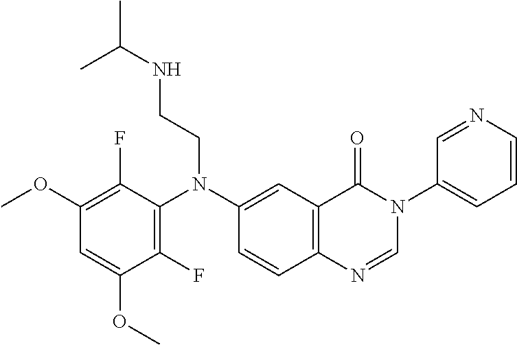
C1(OC)=C(F)C(N(C2=CC3=C(C=C2)N=CN(C2=CC=CN=C2)C3=O)CCNC(C)C)=C(F)C(OC)=C1
